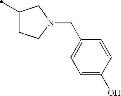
C1(C)CCN(CC2=CC=C(O)C=C2)C1
